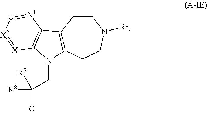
C1CN([R1])CCC2=C1C1=C(N2CC([R8])([Q])[R7])[X]=[X2][U]=[X1]1
